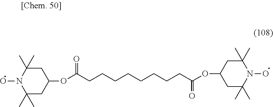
C1(C)(C)N(O)C(C)(C)CC(OC(CCCCCCCCC(=O)OC2CC(C)(C)N(O)C(C)(C)C2)=O)C1
